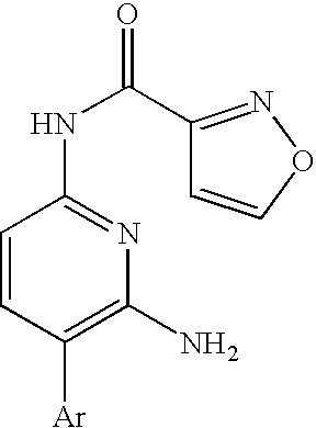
C1=CC([Ar])=C(N)N=C1NC(C1=NOC=C1)=O
